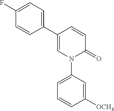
C1(C2=CC=C(F)C=C2)=CN(C2=CC=CC([OCH3])=C2)C(=O)C=C1
